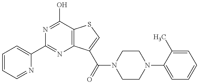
N1=C(O)C2=C(N=C1C1=CC=CC=N1)C(C(N1CCN(C3=CC=CC=C3C)CC1)=O)=CS2
